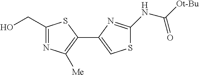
C1(CO)=NC([Me])=C(C2=CSC(NC([Ot-Bu])=O)=N2)S1
